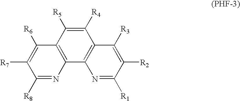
C1([R4])=C([R5])C2=C(C3=C1C([R3])=C([R2])C([R1])=N3)N=C([R8])C([R7])=C2[R6]
